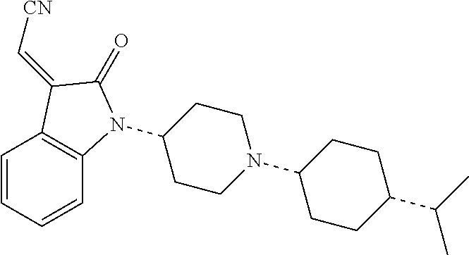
C1(N2C3=C(C=CC=C3)C(=C[CN])C2=O)CCN(C2CCC(C(C)C)CC2)CC1
